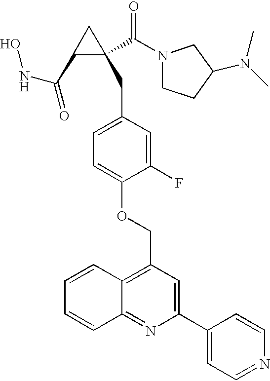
ONC(C1C(C(N2CCC(N(C)C)C2)=O)(CC2=CC=C(OCC3=C4C(=NC(C5=CC=NC=C5)=C3)C=CC=C4)C(F)=C2)C1)=O
